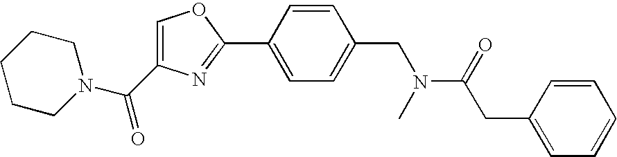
C1CCN(C(C2=COC(C3=CC=C(CN(C(=O)CC4=CC=CC=C4)C)C=C3)=N2)=O)CC1
